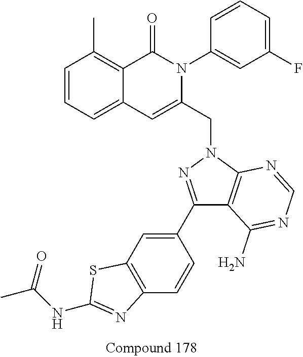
C12=CC=CC(C)=C1C(=O)N(C1=CC(F)=CC=C1)C(CN1N=C(C3=CC4=C(C=C3)N=C(NC(=O)C)S4)C3=C1N=CN=C3N)=C2
